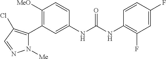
C1([MeO])=C(C2=C(Cl)C=NN2[Me])C=C(NC(NC2=C(F)C=C(F)C=C2)=O)C=C1
